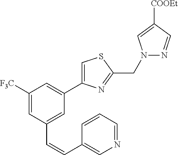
C1=CC=NC=C1C=CC1=CC(C2=CSC(CN3N=CC([COOEt])=C3)=N2)=CC([F3C])=C1
